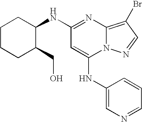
C1CCC(CO)C(NC2=NC3=C(Br)C=NN3C(NC3=CN=CC=C3)=C2)C1
